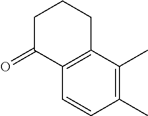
C12=C(C=CC(C)=C1C)C(=O)CCC2
